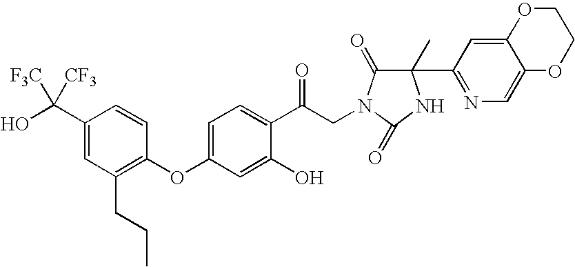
C1(C(O)([F3C])[CF3])=CC(CCC)=C(OC2=CC=C(C(CN3C(=O)C(C4=NC=C5OCCOC5=C4)(C)NC3=O)=O)C(O)=C2)C=C1
